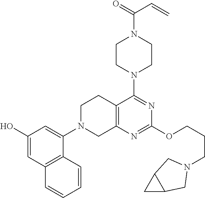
C12=C(N=C(OCCCN3CC4C(C3)C4)N=C1N1CCN(C(C=C)=O)CC1)CN(C1=CC(O)=CC3=C1C=CC=C3)CC2
